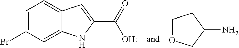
C1OCC(N)C1.C1=C(Br)C=C2C(=C1)C=C(C(=O)[OH])N2
